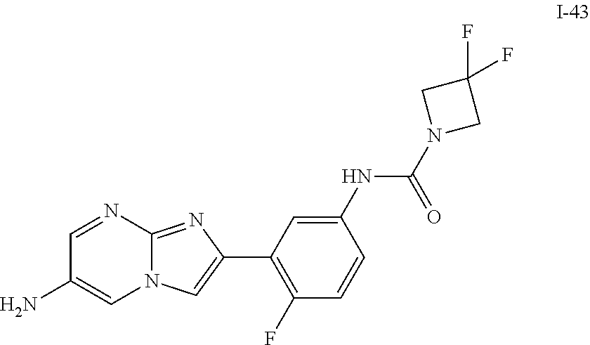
NC1=CN2C(=NC(C3=C(F)C=CC(NC(N4CC(F)(F)C4)=O)=C3)=C2)N=C1
